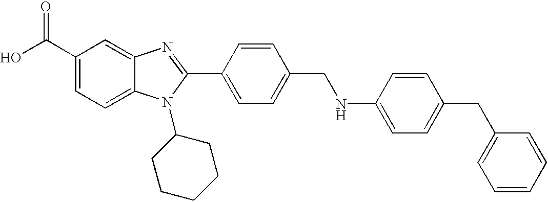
OC(C1=CC=C2C(=C1)N=C(C1=CC=C(CNC3=CC=C(CC4=CC=CC=C4)C=C3)C=C1)N2C1CCCCC1)=O
